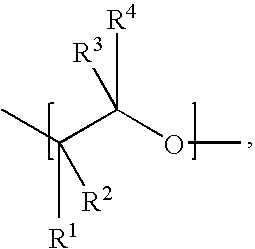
CC(C(OC)([R3])[R4])([R1])[R2]
